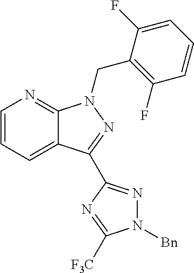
C12=CC=CN=C1N(CC1=C(F)C=CC=C1F)N=C2C1=NN([Bn])C([F3C])=N1
